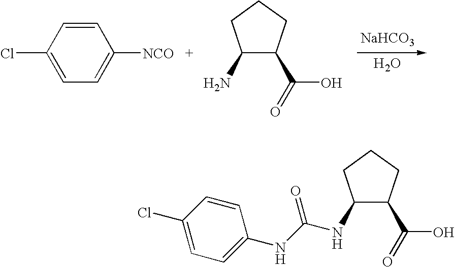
C1=C(Cl)C=CC([NCO])=C1.C1(N)C(C(O)=O)CCC1.[NaHCO3].O.C1(NC(NC2=CC=C(Cl)C=C2)=O)C(C(O)=O)CCC1
